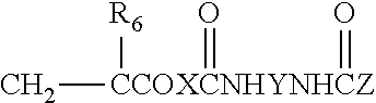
C[CCOXCNHYNHCZ]([R6])(=O)=O
